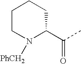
C1CN([PhCH2])C(C(C)=O)CC1
